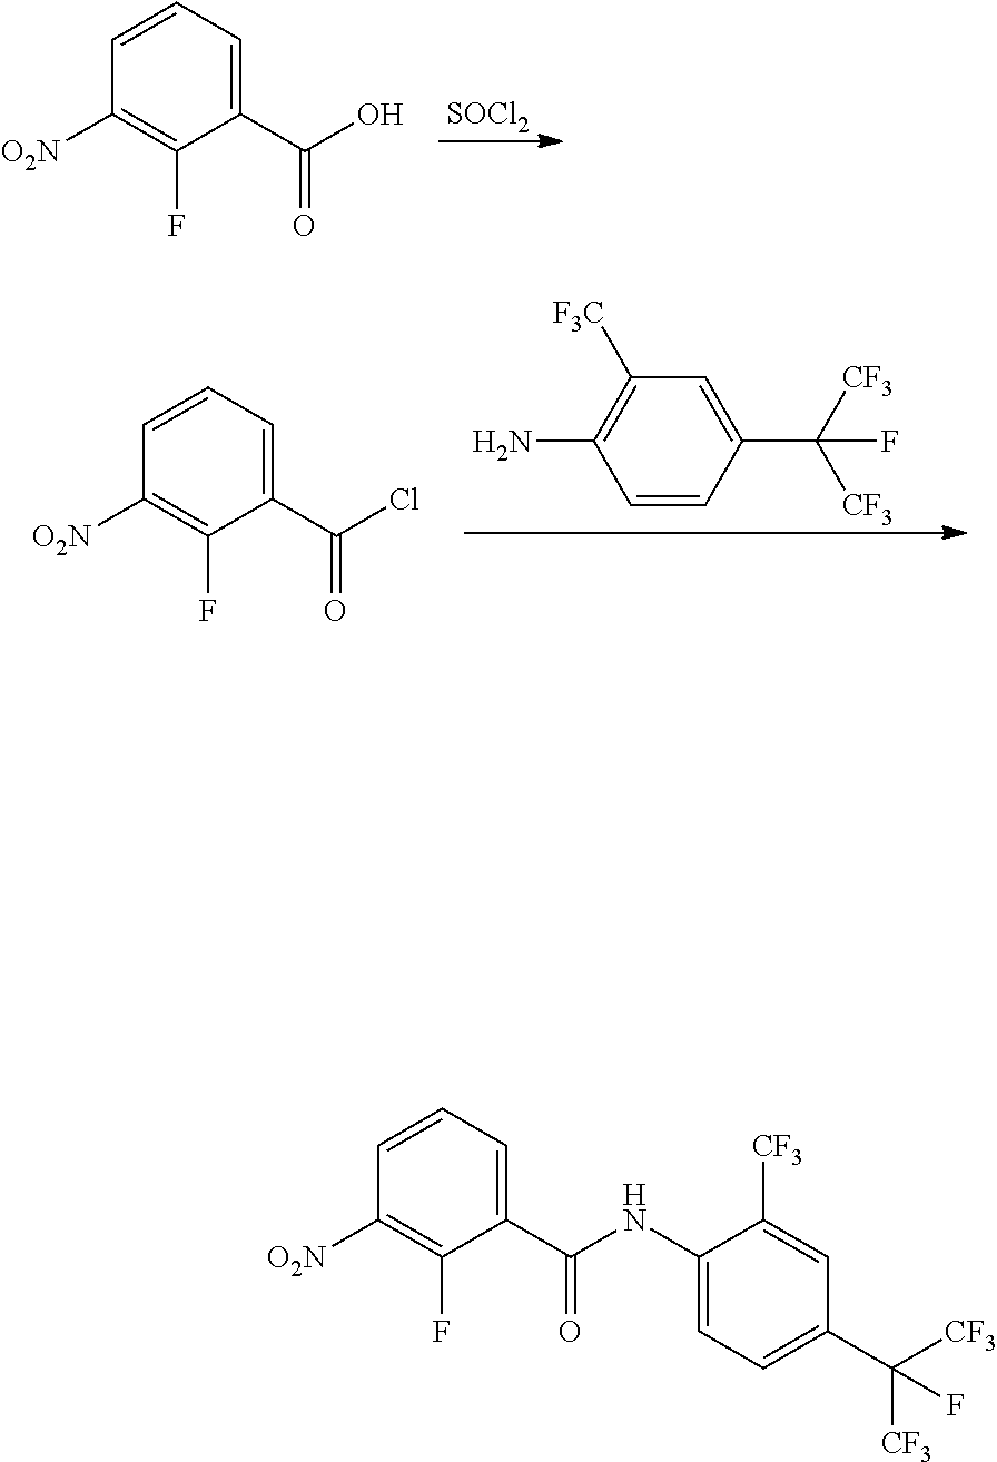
[SOCl2].C1([O2N])=C(F)C(C(=O)O)=CC=C1.C1([O2N])=C(F)C(C(=O)Cl)=CC=C1.C1=CC(C([CF3])([CF3])F)=CC([F3C])=C1N.C1([O2N])=C(F)C(C(NC2=CC=C(C(F)([CF3])[CF3])C=C2[CF3])=O)=CC=C1
